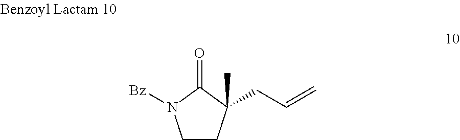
O=C1C(C)(CC=C)CCN1[Bz]
